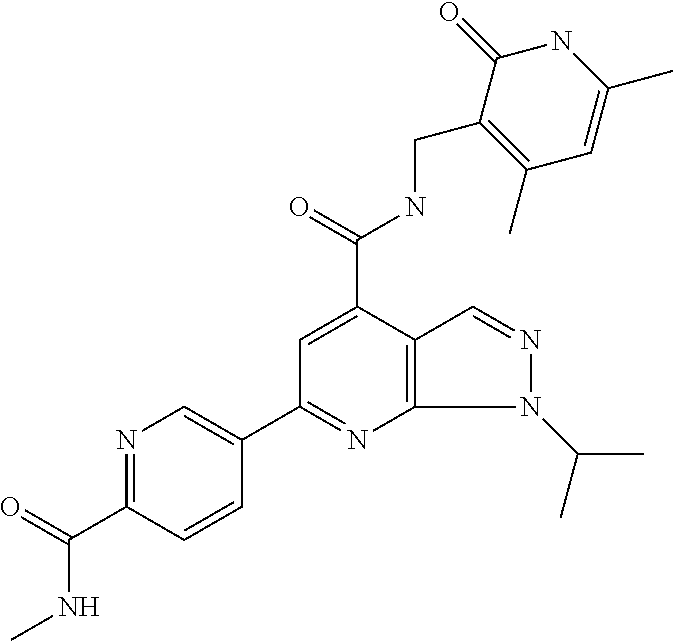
N1=C(C(=O)NC)C=CC(C2=NC3=C(C(C(NCC4=C(C)C=C(C)NC4=O)=O)=C2)C=NN3C(C)C)=C1
